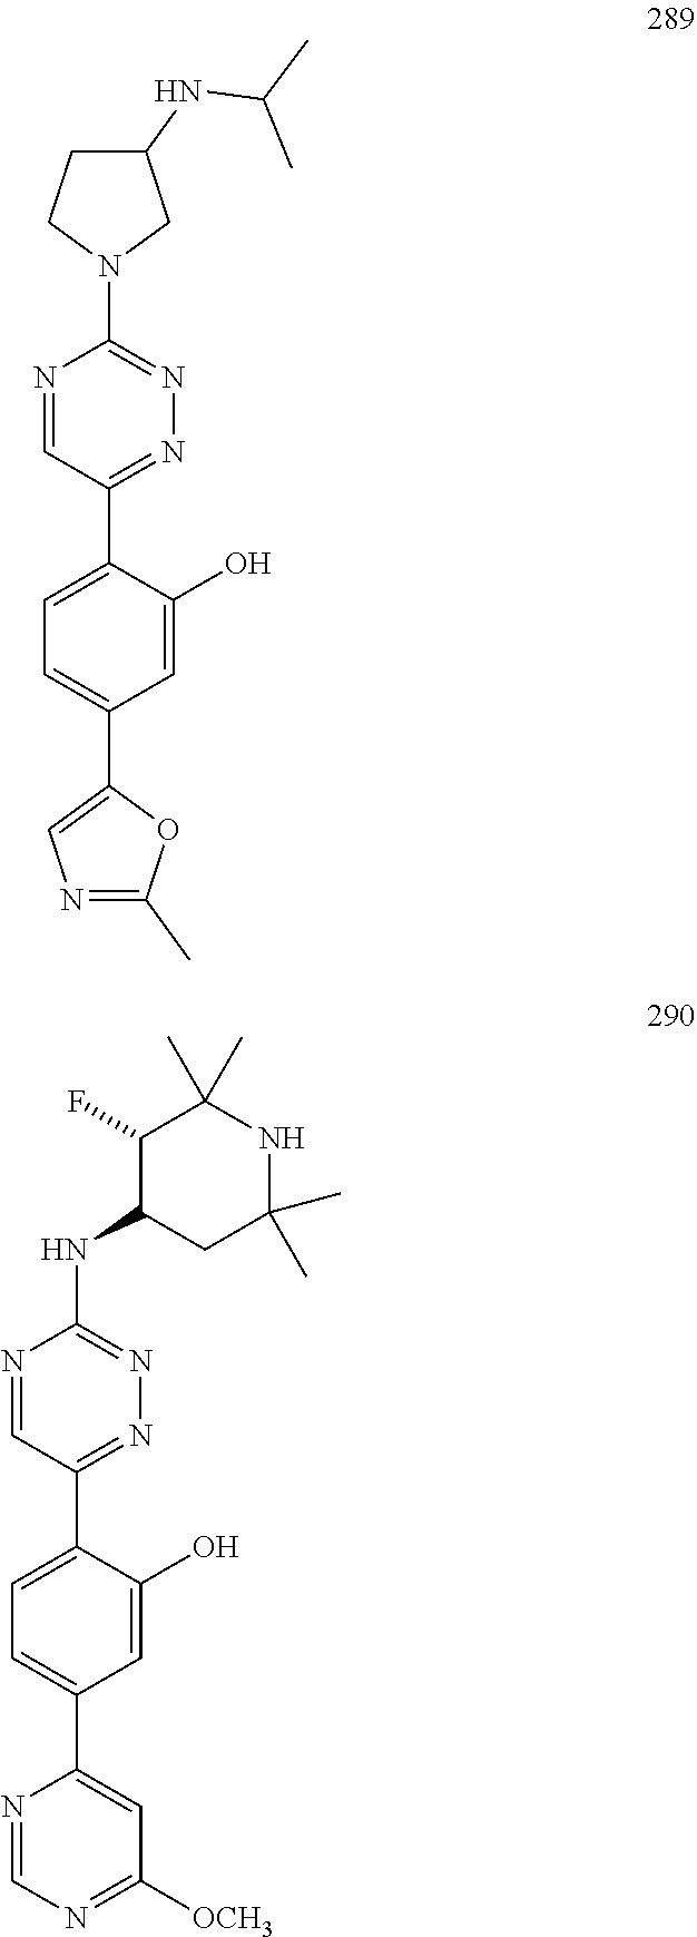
N1=C(C2=CC=C(C3=CN=C(C)O3)C=C2O)C=NC(N2CC(NC(C)C)CC2)=N1.N1=C(C2=CC=C(C3=CC([OCH3])=NC=N3)C=C2O)C=NC(NC2CC(C)(C)NC(C)(C)C2F)=N1
